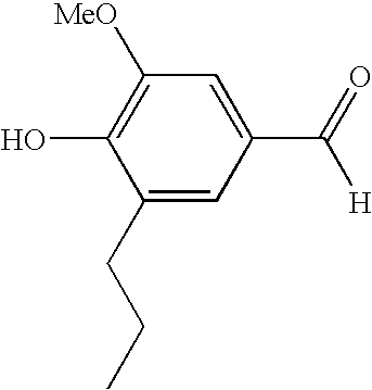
C1(CCC)=CC(C(=O)[H])=CC([MeO])=C1O
